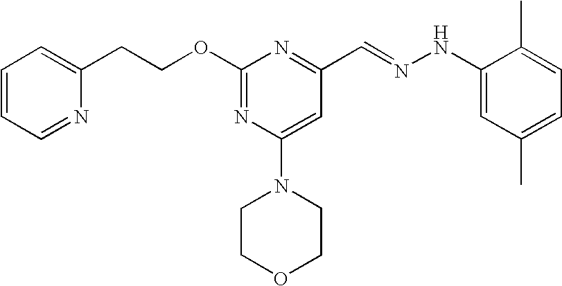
C1=CC=NC(CCOC2=NC(N3CCOCC3)=CC(C=NNC3=CC(C)=CC=C3C)=N2)=C1
